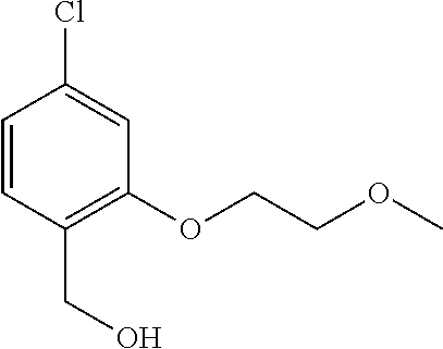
C1=CC(CO)=C(OCCOC)C=C1Cl
